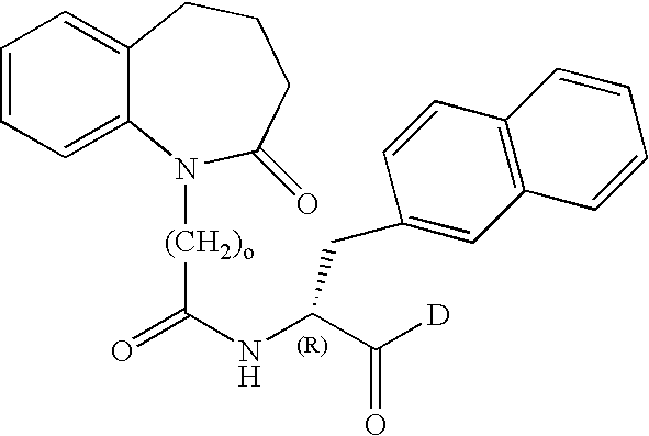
C1=CC=C2C(=C1)N([(CH2)o]C(=O)NC(C([D])=O)CC1=CC3=C(C=C1)C=CC=C3)C(=O)CCC2
